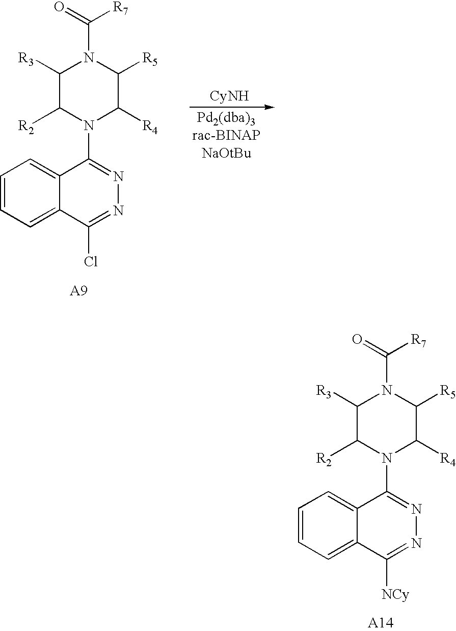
C1=CC=C2C(=C1)C(N1C([R4])C([R5])N(C(=O)[R7])C([R3])C1[R2])=NN=C2Cl.C1=CC=C2C(=C1)C(N1C([R4])C([R5])N(C(=O)[R7])C([R3])C1[R2])=NN=C2[NCy]
